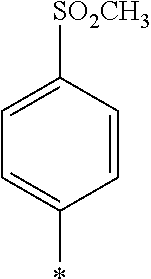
C1=C([SO2CH3])C=CC(*)=C1
